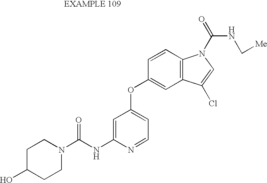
C1=C(NC(N2CCC(O)CC2)=O)N=CC=C1OC1=CC2=C(C=C1)N(C(=O)NC[Me])C=C2Cl
